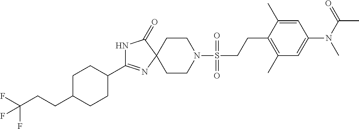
N1C(C2CCC(CCC(F)(F)F)CC2)=NC2(C1=O)CCN(S(CCC1=C(C)C=C(N(C(=O)C)C)C=C1C)(=O)=O)CC2
